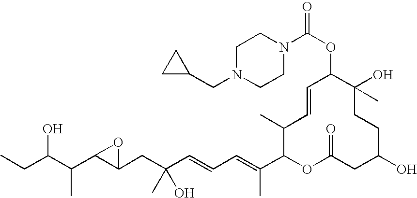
OC(C(C)C1C(CC(O)(C)C=CC=C(C)C2OC(=O)CC(O)CCC(C)(O)C(OC(N3CCN(CC4CC4)CC3)=O)C=CC2C)O1)CC
